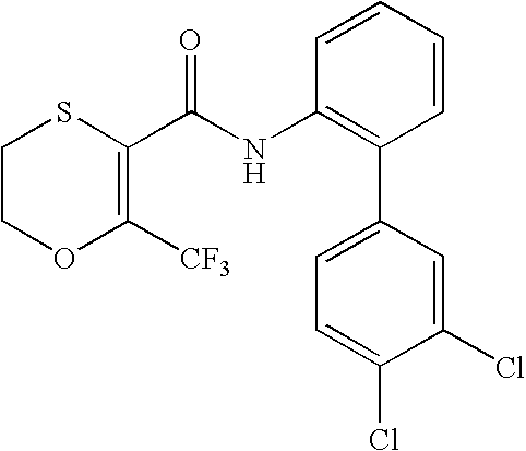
C1COC([CF3])=C(C(NC2=C(C3=CC=C(Cl)C(Cl)=C3)C=CC=C2)=O)S1
